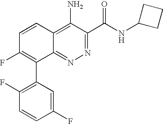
C1(C2=C(F)C=CC3=C(N)C(C(NC4CCC4)=O)=NN=C23)=C(F)C=CC(F)=C1
